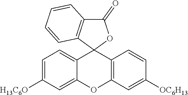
C12=CC=C([H13C6O])C=C1OC1=C(C23OC(=O)C2=C3C=CC=C2)C=CC([OC6H13])=C1
